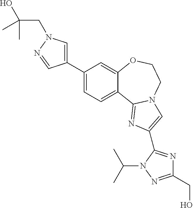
C1(C2=CN(CC(O)(C)C)N=C2)=CC=C2C(=C1)OCCN1C2=NC(C2=NC(CO)=NN2C(C)C)=C1
